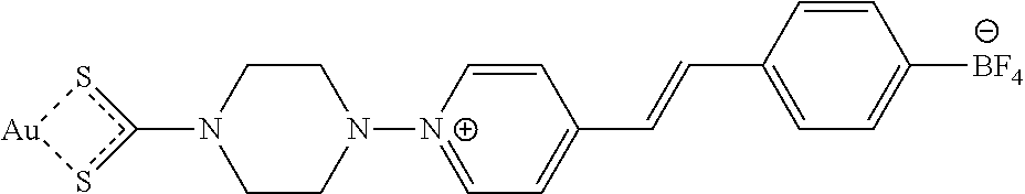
N1(c2s[Au]s2)CCN([N+]2=CC=C(C=CC3=CC=C([BF4])C=C3)C=C2)CC1
